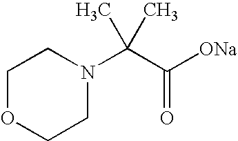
C1OCCN(C(C([ONa])=O)(C)C)C1
